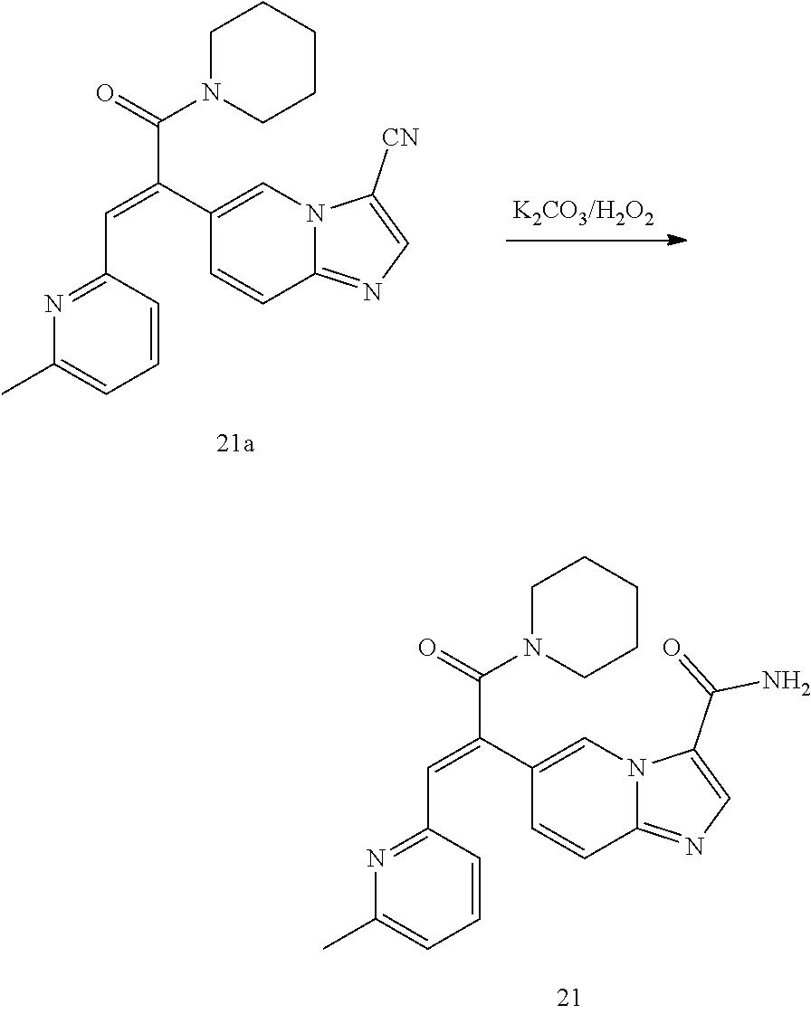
C1(C)=CC=CC(C=C(C2=CN3C(=NC=C3C(=O)N)C=C2)C(N2CCCCC2)=O)=N1.C1(C)=CC=CC(C=C(C2=CN3C(=NC=C3[CN])C=C2)C(N2CCCCC2)=O)=N1
